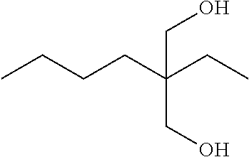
CCCCC(CC)(CO)CO
